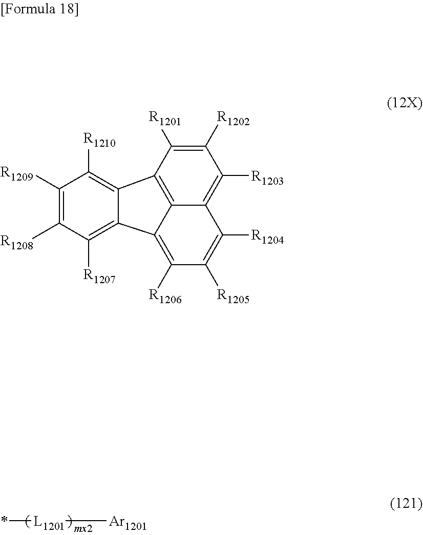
*[L1201]C[Ar1201].C1([R1209])=C([R1208])C([R1207])=C2C(=C1[R1210])C1=C3C(=C([R1203])C([R1202])=C1[R1201])C([R1204])=C([R1205])C([R1206])=C23
